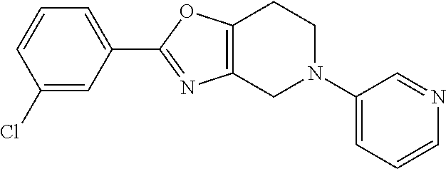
C1(Cl)=CC(C2=NC3=C(O2)CCN(C2=CC=CN=C2)C3)=CC=C1
